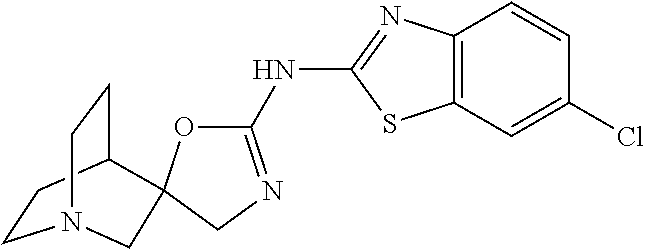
C1CC2CCN1CC21OC(NC2=NC3=C(S2)C=C(Cl)C=C3)=NC1
